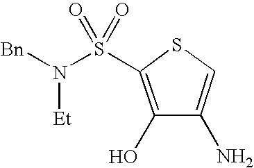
[Bn]N([Et])S(=O)(=O)C1=C(O)C(N)=CS1
